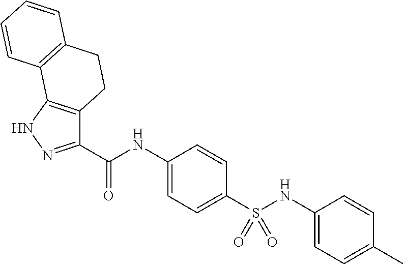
C1(C(=O)NC2=CC=C(S(NC3=CC=C(C)C=C3)(=O)=O)C=C2)=NNC2=C1CCC1=C2C=CC=C1
